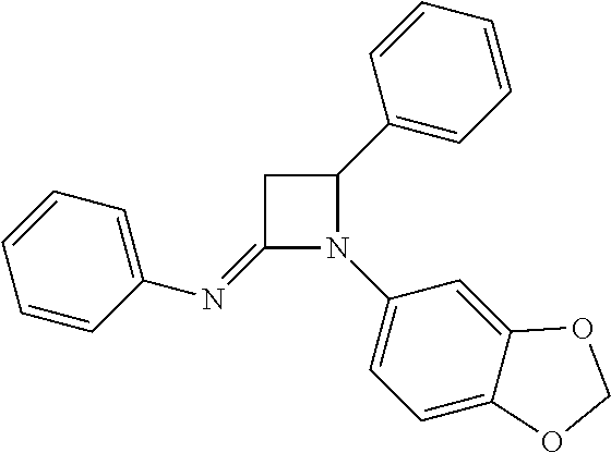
C1(=NC2=CC=CC=C2)N(C2=CC=C3C(=C2)OCO3)C(C2=CC=CC=C2)C1
